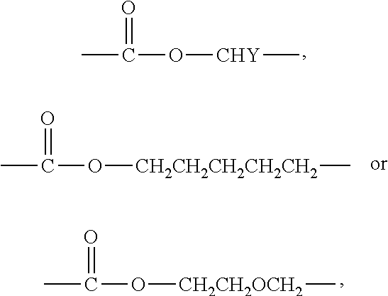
CC(O[CHY]C)=O.CC(O[CH2CH2OCH2]C)=O.CC(O[CH2CH2CH2CH2CH2]C)=O
